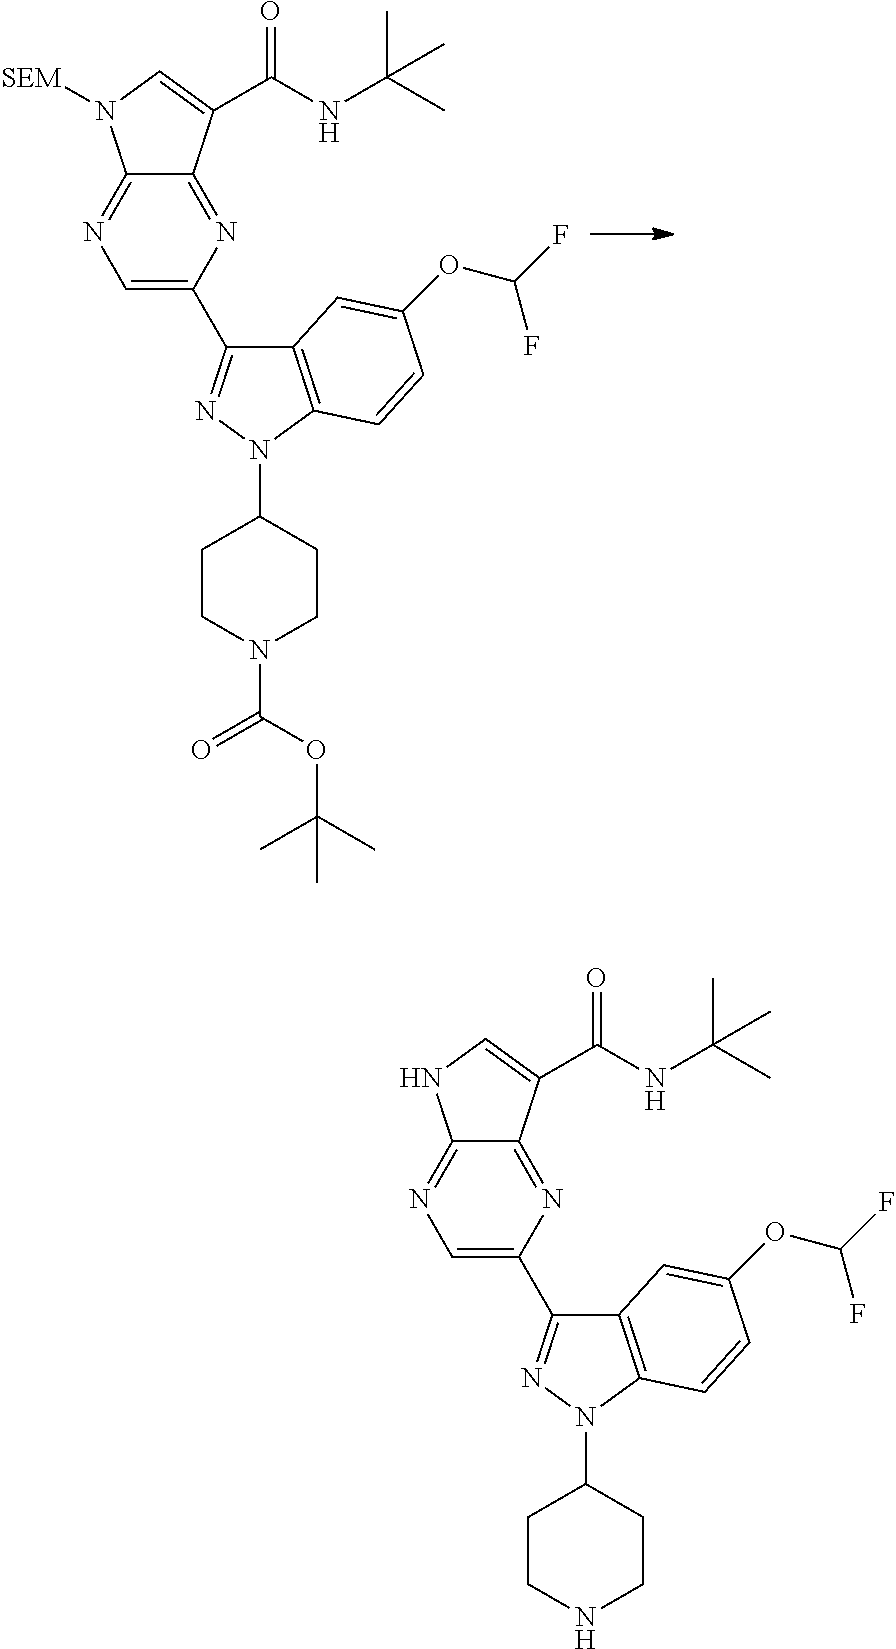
C1=C(C2=NN(C3CCN(C(=O)OC(C)(C)C)CC3)C3=C2C=C(OC(F)F)C=C3)N=C2C(=N1)N([SEM])C=C2C(NC(C)(C)C)=O.C1=C(C2=NN(C3CCNCC3)C3=C2C=C(OC(F)F)C=C3)N=C2C(=N1)NC=C2C(NC(C)(C)C)=O
